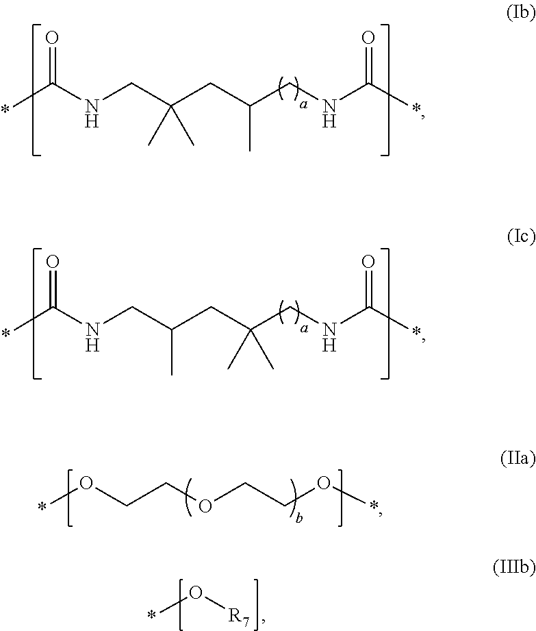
*C(NCC(CC(CNC(*)=O)C)(C)C)=O.*C(NCC(CC(CNC(*)=O)(C)C)C)=O.*OCCOCCO*.*O[R7]
